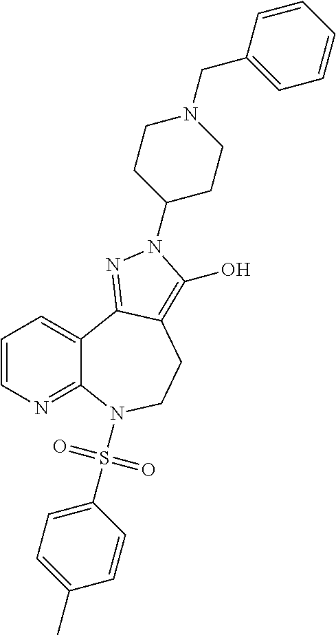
C1=CN=C2C(=C1)C1=NN(C3CCN(CC4=CC=CC=C4)CC3)C(O)=C1CCN2S(C1=CC=C(C)C=C1)(=O)=O
